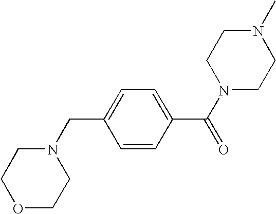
N1(C)CCN(C(C2=CC=C(CN3CCOCC3)C=C2)=O)CC1
